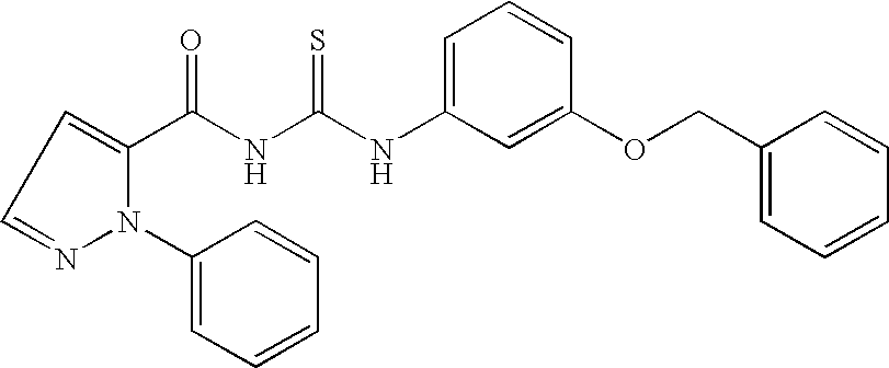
C(NC(NC1=CC=CC(OCC2=CC=CC=C2)=C1)=S)(=O)C1=CC=NN1C1=CC=CC=C1
